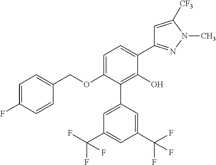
C1(OCC2=CC=C(F)C=C2)=CC=C(C2=NN(C)C([CF3])=C2)C(O)=C1C1=CC(C(F)(F)F)=CC(C(F)(F)F)=C1
